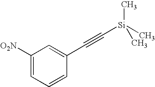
C1([O2N])=CC=CC(C#C[Si](C)(C)C)=C1
